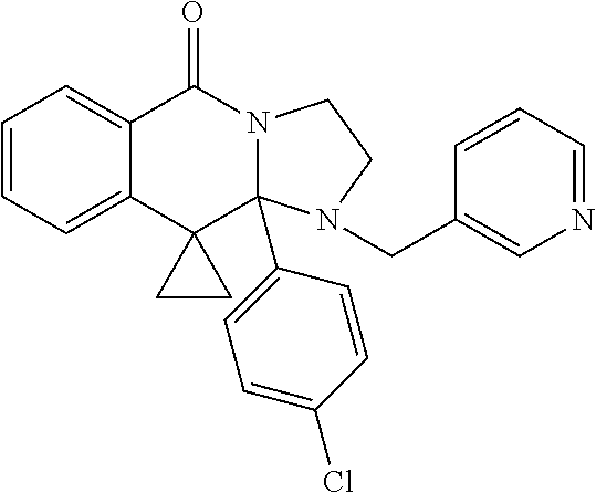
C1=CC=C2C(=C1)C(=O)N1C(C3=CC=C(Cl)C=C3)(C23CC3)N(CC2=CN=CC=C2)CC1
